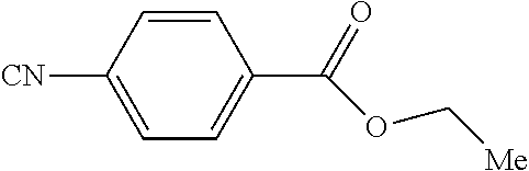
C1=CC([CN])=CC=C1C(=O)OC[Me]
